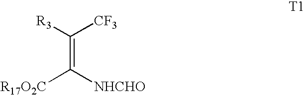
[R3]C([CF3])=C([NHCHO])[R17O2C]
